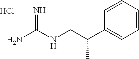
C(CNC(N)=N)(C1=CC=CC=C1)C.Cl
